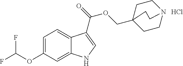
C1=C(OC(F)F)C=C2C(=C1)C(C(=O)OCC13CCN(CC1)CC3)=CN2.Cl
